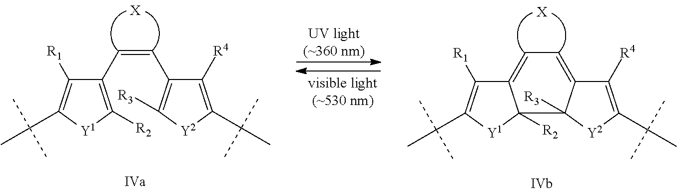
[X].C1(C=CC2=C([R3])[Y2]C(C(C)(C)C)=C2[R4])=C([R2])[Y1]C(C(C)(C)C)=C1[R1].[UV light(~360 nm)].C12=CC=C3C([R4])=C(C(C)(C)C)[Y2]C3([R3])C1([R2])[Y1]C(C(C)(C)C)=C2[R1].[X]
